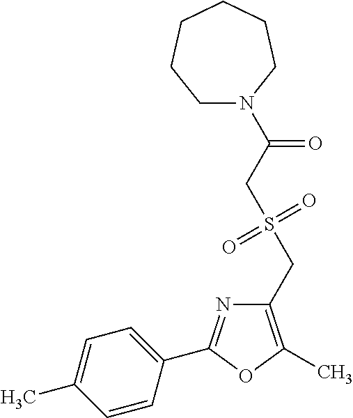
C1(CS(=O)(=O)CC(=O)N2CCCCCC2)=C(C)OC(C2=CC=C(C)C=C2)=N1
